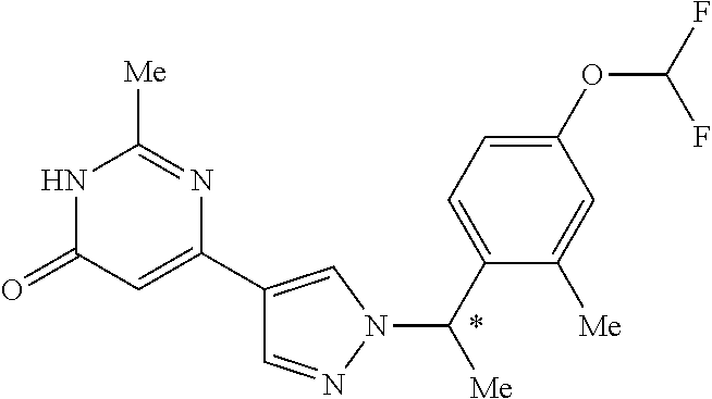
C1=NN(C(C2=CC=C(OC(F)F)C=C2[Me])[Me])C=C1C1=CC(=O)NC([Me])=N1
